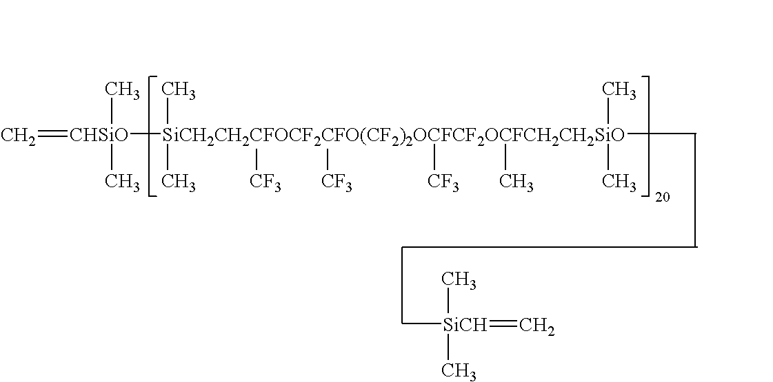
C=[CHSiO]([SiCH2CH2CFOCF2CFO(CF2)2OCFCF2OCFCH2CH2SiO](C)(C)(C)([CF3])([CF3])([CF3])(C)(C)C)(C)C.C[SiCH](=C)(C)C
